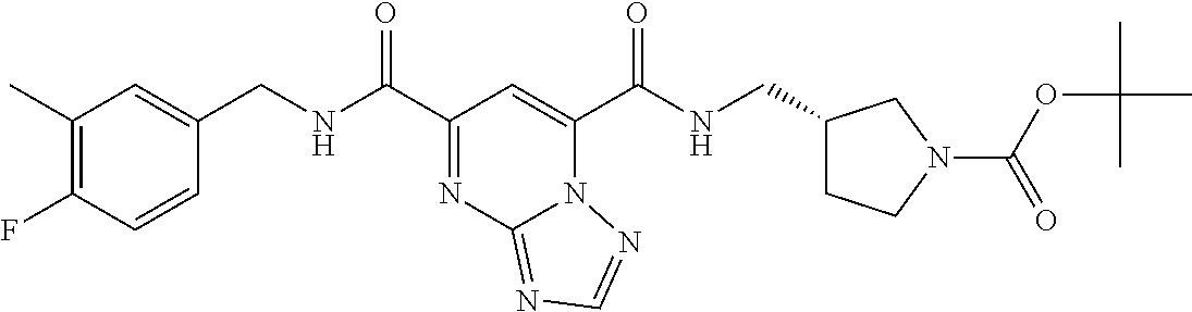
C1(C)=C(F)C=CC(CNC(C2=NC3=NC=NN3C(C(NCC3CCN(C(OC(C)(C)C)=O)C3)=O)=C2)=O)=C1
